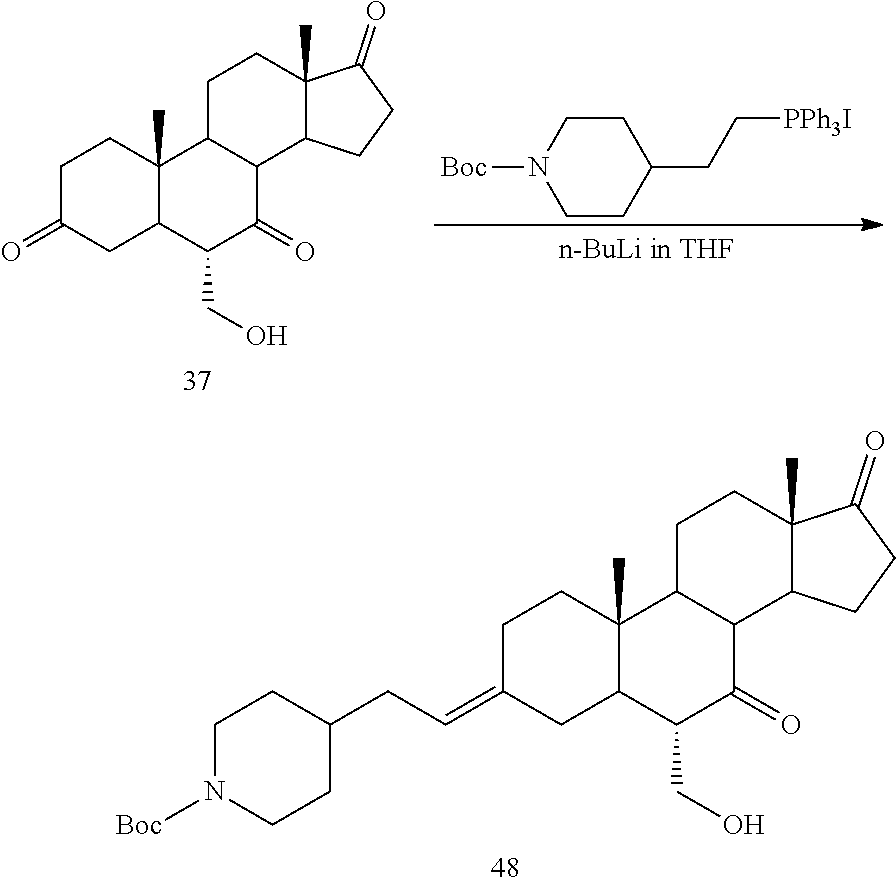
C1(CC=C2CC3C(C)(CC2)C2C(C(=O)C3CO)C3C(C)(CC2)C(=O)CC3)CCN([Boc])CC1.O=C1CC2C(C)(CC1)C1C(C(=O)C2CO)C2C(C)(CC1)C(=O)CC2.C1(CC[PPh3I])CCN([Boc])CC1
